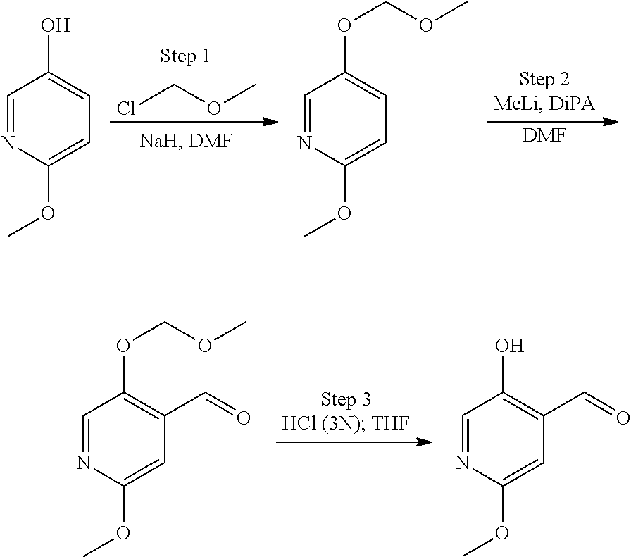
ClCOC.C1=NC(OC)=CC=C1O.C1=NC(OC)=CC=C1OCOC.[DMF].C1=NC(OC)=CC(C=O)=C1OCOC.C1=NC(OC)=CC(C=O)=C1O
